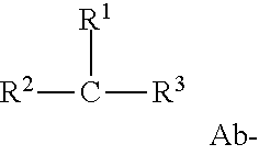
[R1]C([R2])[R3]
